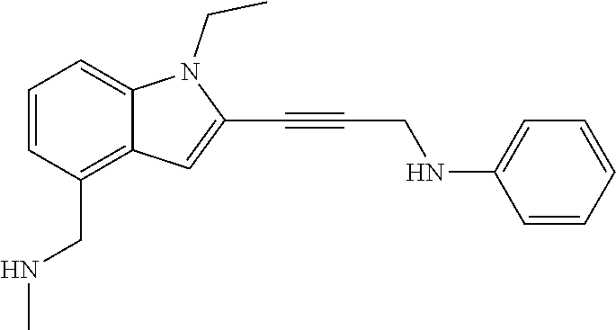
C1=CC=C2C(=C1CNC)C=C(C#CCNC1=CC=CC=C1)N2CC
